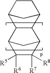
C12C3C(C(CC1)C2)C1C([R7])([R8])C([R6])([R5])C3C1
